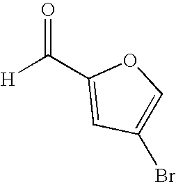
[H]C(=O)C1=CC(Br)=CO1
